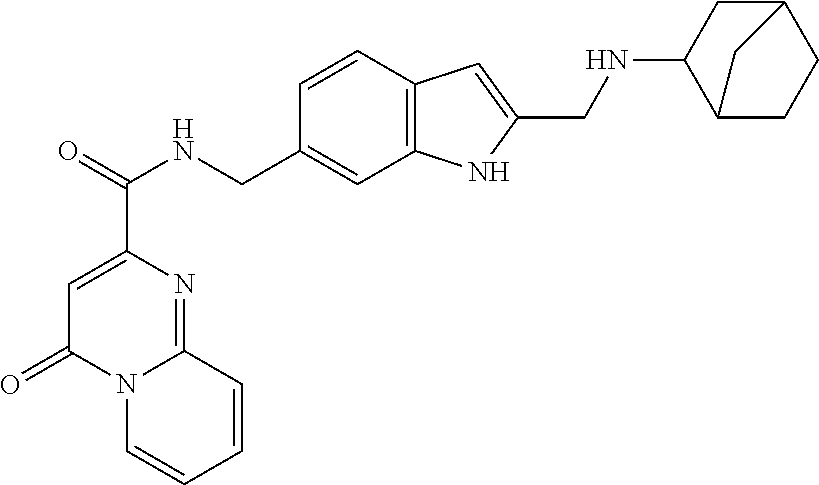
C1=C(C(=O)NCC2=CC3=C(C=C2)C=C(CNC2CC4CCC2C4)N3)N=C2N(C1=O)C=CC=C2
